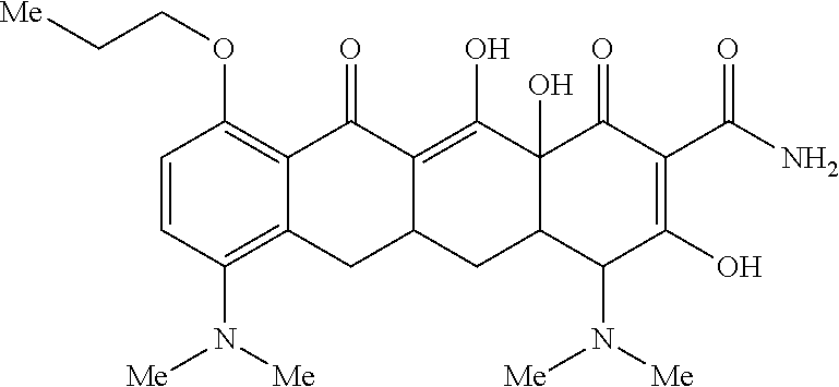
C1=CC(N([Me])[Me])=C2C(=C1OCC[Me])C(=O)C1=C(O)C3(O)C(CC1C2)C(N([Me])[Me])C(O)=C(C(N)=O)C3=O
